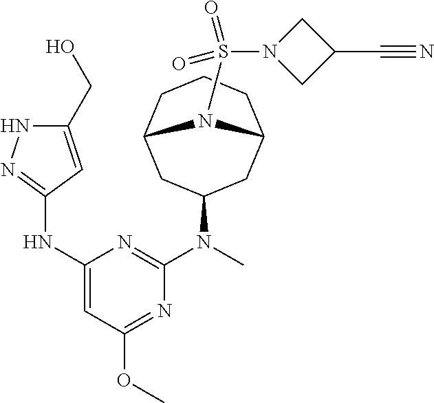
C1(N(C2=NC(NC3=NNC(CO)=C3)=CC(OC)=N2)C)CC2CCCC(C1)N2S(N1CC(C#N)C1)(=O)=O
